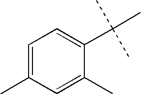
C1=C(C)C=C(C)C(C(C)(C)C)=C1
